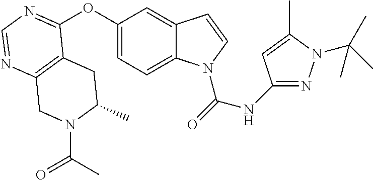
C12=C(N=CN=C1OC1=CC=C3C(=C1)C=CN3C(=O)NC1=NN(C(C)(C)C)C(C)=C1)CN(C(C)=O)C(C)C2
